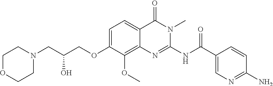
C1=C(OCC(CN2CCOCC2)O)C(OC)=C2C(=C1)C(=O)N(C)C(NC(C1=CN=C(N)C=C1)=O)=N2
